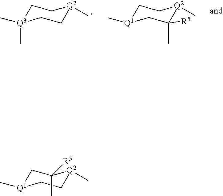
C1[Q3](C)(C)CC[Q2](C)C1.C1[Q1](C)CC(C)([R5])[Q2](C)C1.C1[Q1](C)CC[Q2](C)C1(C)[R5]
